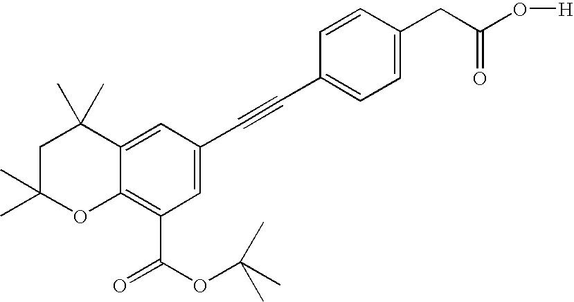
C1=C(CC(O[H])=O)C=CC(C#CC2=CC(C(OC(C)(C)C)=O)=C3C(=C2)C(C)(C)CC(C)(C)O3)=C1
